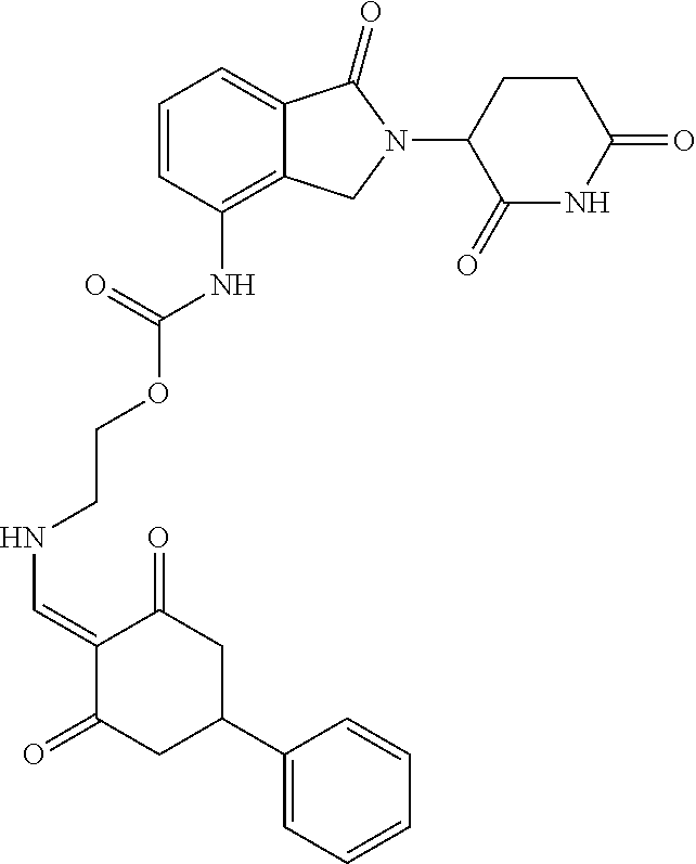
C1(NC(OCCNC=C2C(=O)CC(C3=CC=CC=C3)CC2=O)=O)=C2C(=CC=C1)C(=O)N(C1C(=O)NC(=O)CC1)C2
